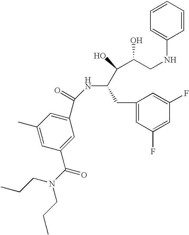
C1(C(=O)NC(C(C(CNC2=CC=CC=C2)O)O)CC2=CC(F)=CC(F)=C2)=CC(C)=CC(C(N(CCC)CCC)=O)=C1
